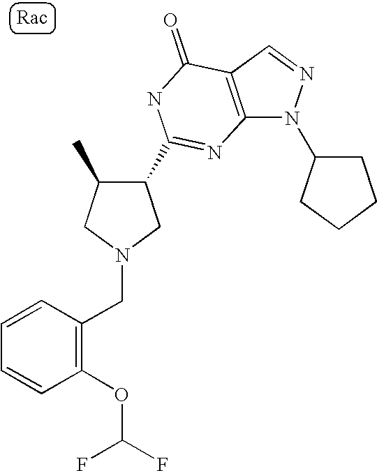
C12=C(C=NN1C1CCCC1)C(=O)NC(C1C(C)CN(CC3=C(OC(F)F)C=CC=C3)C1)=N2
